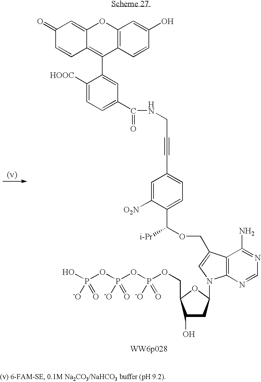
C12=C(C(COC([i-Pr])C3=CC=C(C#CCNC(=O)C4=CC=C([HOOC])C(C5=C6C(=CC(=O)C=C6)OC6=C5C=CC(O)=C6)=C4)C=C3[O2N])=CN1C1CC(O)C(COP(OP(OP(O)(=O)[-O])([-O])=O)([-O])=O)O1)C(N)=NC=N2
